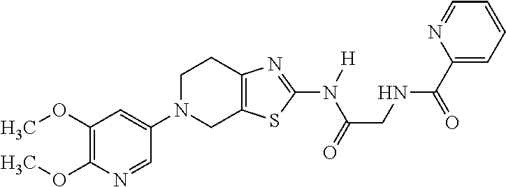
C1(OC)=C(OC)N=CC(N2CC3=C(CC2)N=C(N([H])C(=O)CNC(C2=CC=CC=N2)=O)S3)=C1
